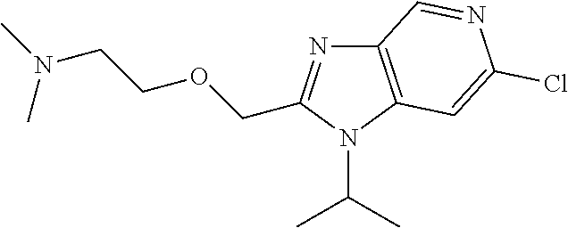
C12=C(N(C(C)C)C(COCCN(C)C)=N1)C=C(Cl)N=C2
